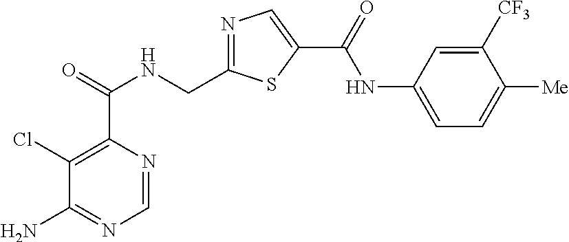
C1=NC(C(=O)NCC2=NC=C(C(=O)NC3=CC=C([Me])C([CF3])=C3)S2)=C(Cl)C(N)=N1
